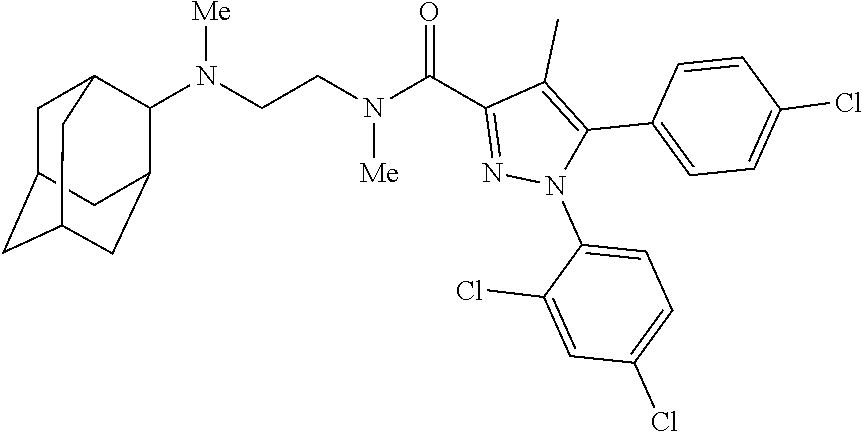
C(CN(C(C1=NN(C2=CC=C(Cl)C=C2Cl)C(C2=CC=C(Cl)C=C2)=C1C)=O)[Me])N(C1C2CC3CC(CC1C3)C2)[Me]
